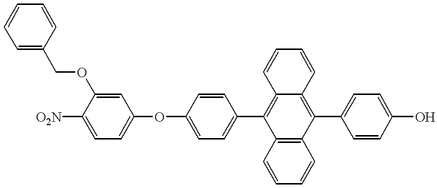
C1=C(COC2=CC(OC3=CC=C(C4=C5C(=C(C6=CC=C(O)C=C6)C6=C4C=CC=C6)C=CC=C5)C=C3)=CC=C2[O2N])C=CC=C1
